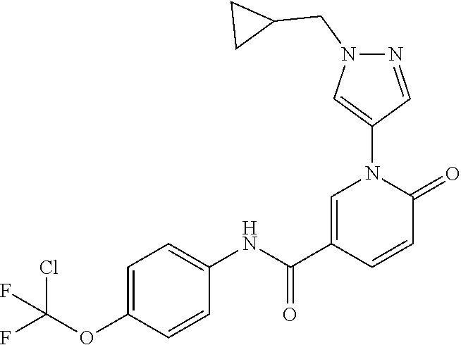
C1=C(C(NC2=CC=C(OC(F)(Cl)F)C=C2)=O)C=CC(=O)N1C1=CN(CC2CC2)N=C1
